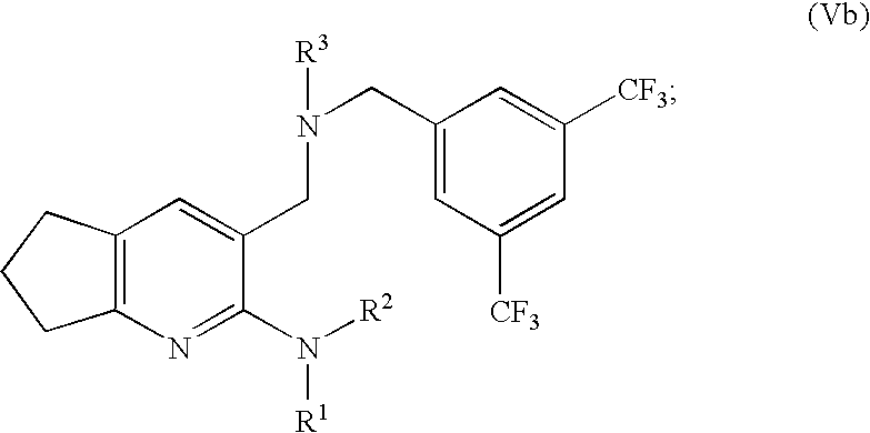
N1=C(N([R2])[R1])C(CN(CC2=CC([CF3])=CC([CF3])=C2)[R3])=CC2=C1CCC2
